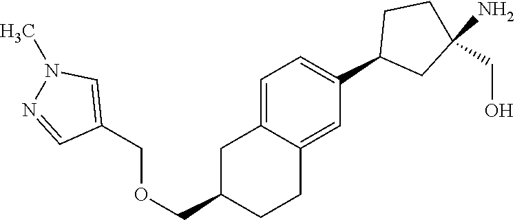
C1=C2C(=CC(C3CC(N)(CO)CC3)=C1)CCC(COCC1=CN(C)N=C1)C2
